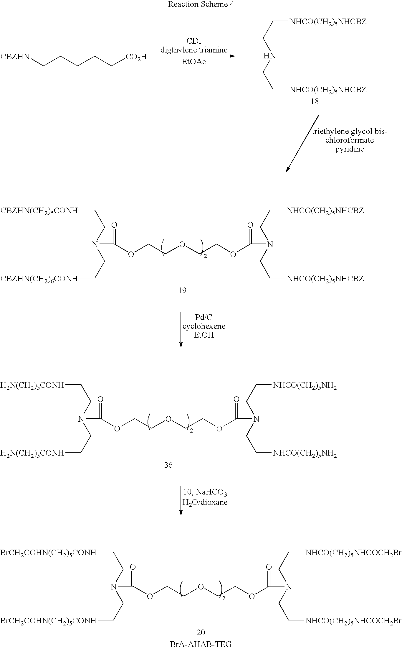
[CBZHN]CCCCC[CO2H].[EtOAc].C(CNCC[NHCO(CH2)5NHCBZ])[NHCO(CH2)5NHCBZ].C(CN(CC[NHCO(CH2)5NHCBZ])C(=O)OCCOCCOC(=O)N(CC[CBZHN(CH2)5CONH])CC[CBZHN(CH2)6CONH])[NHCO(CH2)5NHCBZ].C(CN(CC[NHCO(CH2)5NH2])C(=O)OCCOCCOC(=O)N(CC[H2N(CH2)5CONH])CC[H2N(CH2)5CONH])[NHCO(CH2)5NH2].C(CN(CC[NHCO(CH2)5NHCOCH2Br])C(=O)OCCOCCOC(=O)N(CC[BrCH2COHN(CH2)5CONH])CC[BrCH2COHN(CH2)5CONH])[NHCO(CH2)5NHCOCH2Br]
